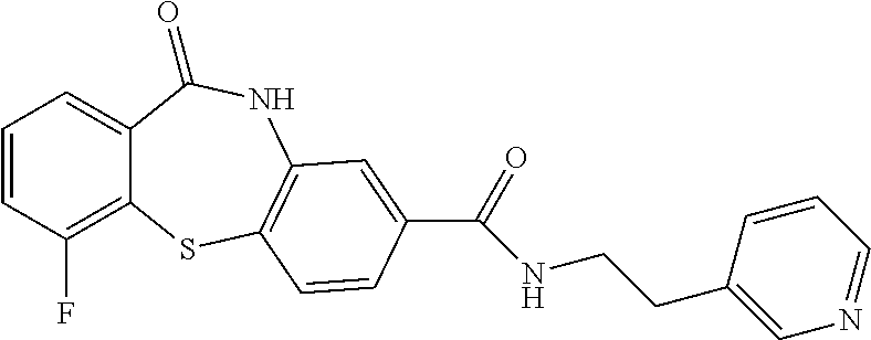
C1=CC(F)=C2C(=C1)C(=O)NC1=C(S2)C=CC(C(=O)NCCC2=CN=CC=C2)=C1
